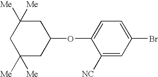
C1([NC])=CC(Br)=CC=C1OC1CC([Me])([Me])CC([Me])([Me])C1
